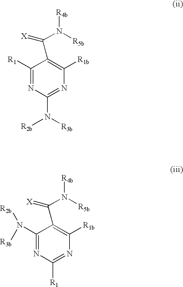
C1([R1])=NC(N([R3b])[R2b])=NC([R1b])=C1C(=[X])N([R5b])[R4b].C1(N([R2b])[R3b])=NC([R1])=NC([R1b])=C1C(=[X])N([R5b])[R4b]
